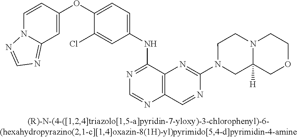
C1(OC2=CC=C(NC3=NC=NC4=C3N=C(N3CC5([H])N(CC3)CCOC5)N=C4)C=C2Cl)=CC2=NC=NN2C=C1
